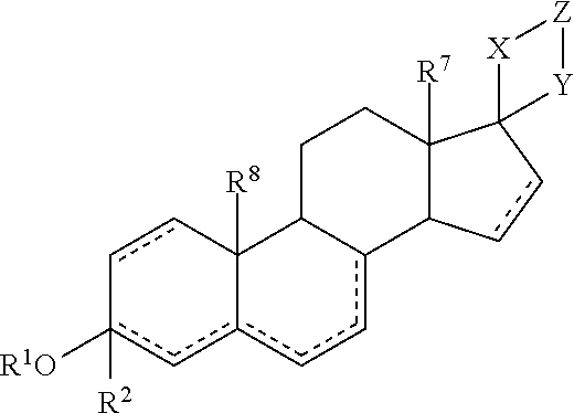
c1cC2([R8])c(cc-1([R1O])[R2])ccc1C2CCC2([R7])C1ccC21[X][Z][Y]1
